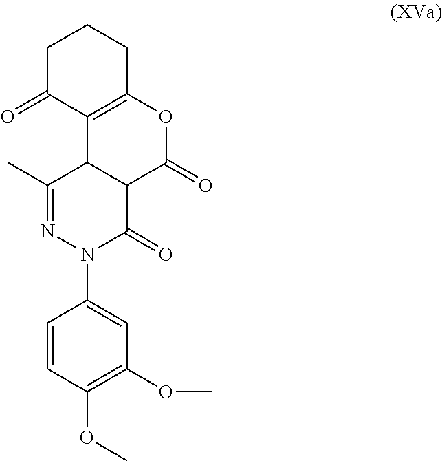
C1(C)=NN(C2=CC(OC)=C(OC)C=C2)C(=O)C2C1C1=C(OC2=O)CCCC1=O
